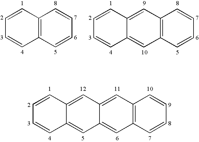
C1=CC2=C(C=C1)C=CC=C2.C1=CC2=CC3=C(C=C2C=C1)C=CC=C3.C1=CC2=CC3=CC4=C(C=C3C=C2C=C1)C=CC=C4
